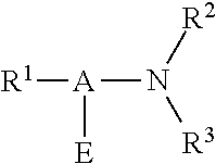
[R1][A](N([R2])[R3])[E]
